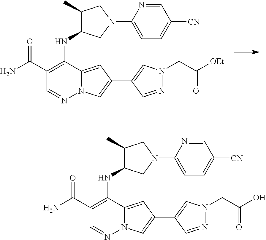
C1(C(N)=O)=C(NC2C(C)CN(C3=CC=C([CN])C=N3)C2)C2=CC(C3=CN(CC([OEt])=O)N=C3)=CN2N=C1.C1(C(N)=O)=C(NC2C(C)CN(C3=CC=C([CN])C=N3)C2)C2=CC(C3=CN(CC(O)=O)N=C3)=CN2N=C1
